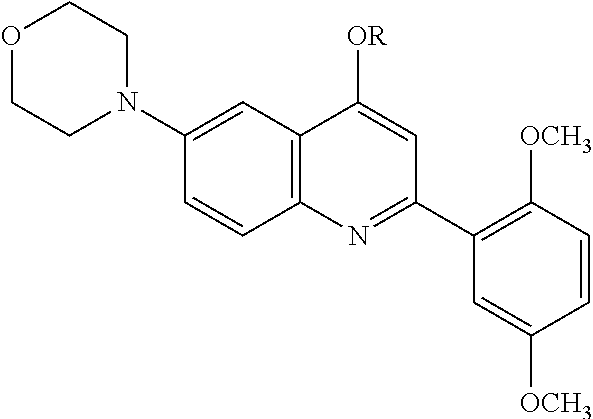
C12=C(C=C(N3CCOCC3)C=C1)C([OR])=CC(C1=C([OCH3])C=CC([OCH3])=C1)=N2
